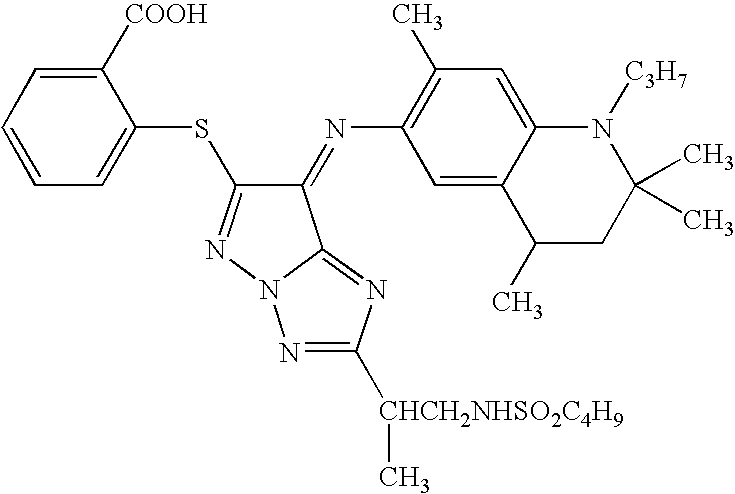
C1(=NC2=C(C)C=C3C(=C2)C(C)CC(C)(C)N3[C3H7])C(SC2=CC=CC=C2[COOH])=NN2C1=NC([CHCH2NHSO2C4H9]C)=N2
